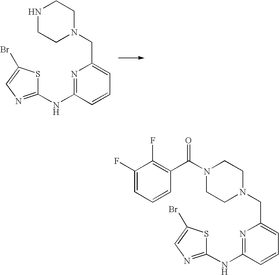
N1=C(NC2=NC=C(Br)S2)C=CC=C1CN1CCNCC1.N1=C(NC2=NC=C(Br)S2)C=CC=C1CN1CCN(C(C2=C(F)C(F)=CC=C2)=O)CC1
